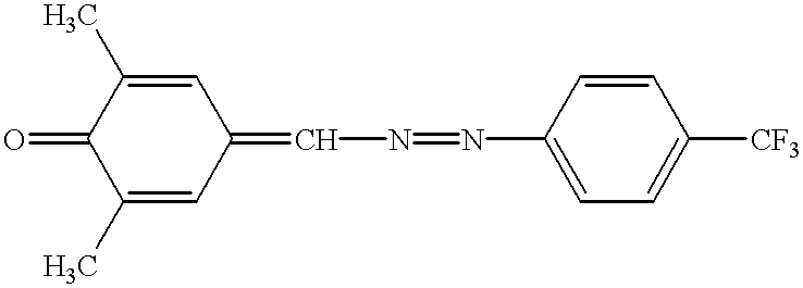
C1(C)=CC(=CN=NC2=CC=C([CF3])C=C2)C=C(C)C1=O
